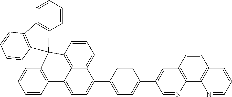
C1=CC2=C3C(=C1)C(C1=CC=C(C4=CC5=C(N=C4)C4=C(C=C5)C=CC=N4)C=C1)=CC=C3C1=C(C=CC=C1)C21C2=C(C=CC=C2)C2=C1C=CC=C2
